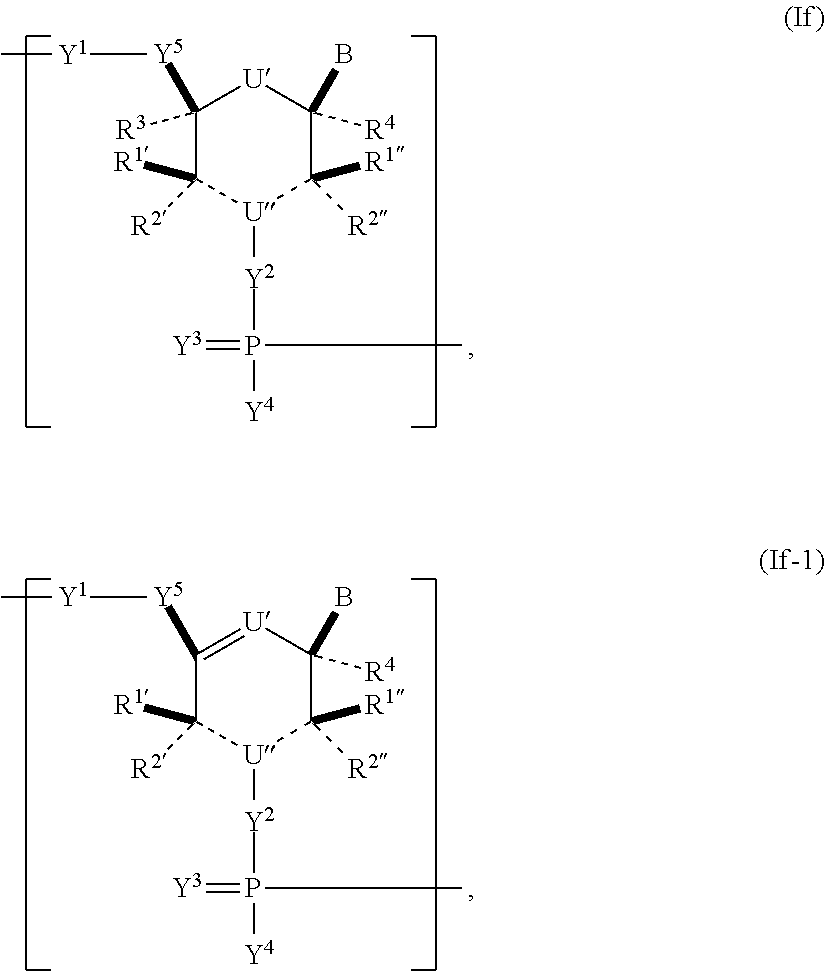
C1([R3])([Y5][Y1]C)C([R1])([R2])[U]([Y2]P(=[Y3])(C)[Y4])C([R1])([R2])C([R4])(B)[U]1.C1([Y5][Y1]C)=[U]C([R4])(B)C([R1])([R2])[U]([Y2]P(=[Y3])(C)[Y4])C1([R1])[R2]
